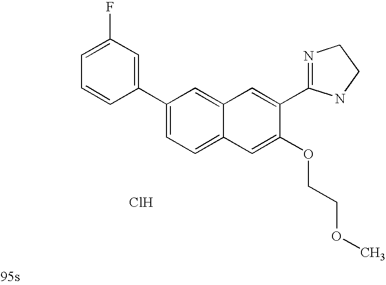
C1=C(C2=NCCN2)C(OCCOC)=CC2=CC=C(C3=CC(F)=CC=C3)C=C12.Cl
